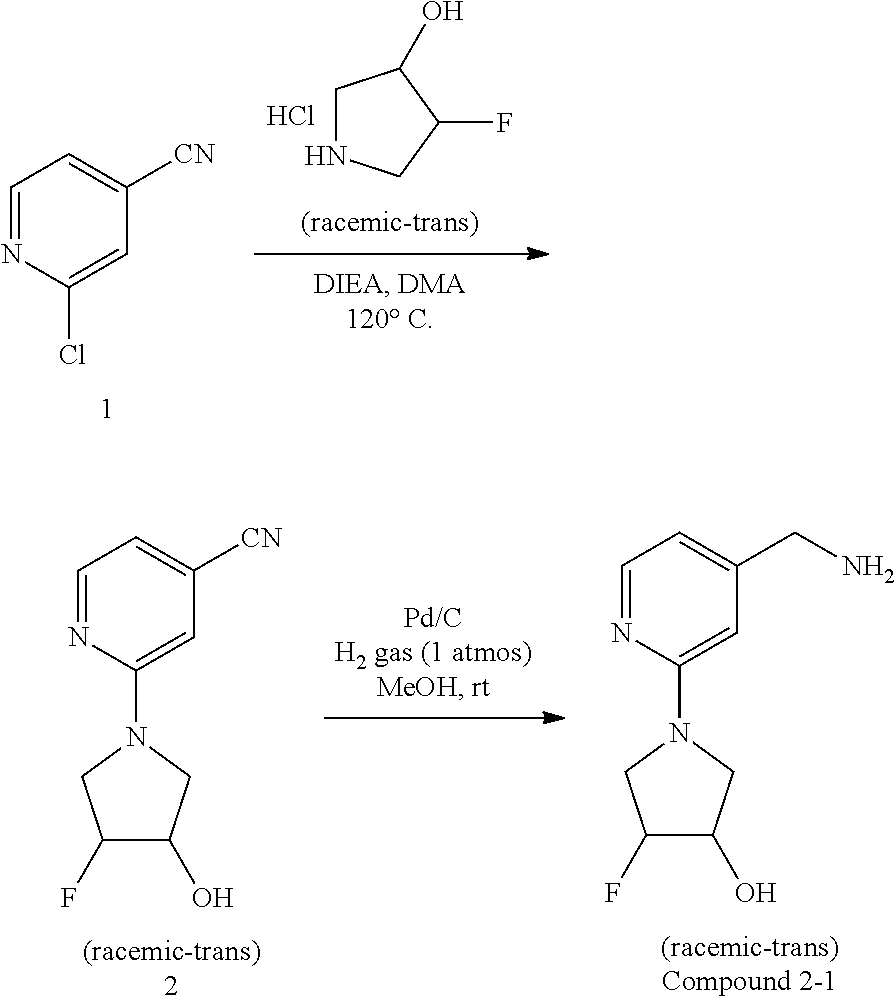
C1NCC(F)C1O.Cl.C1=NC(Cl)=CC([CN])=C1.C1=NC(N2CC(F)C(O)C2)=CC([CN])=C1.C1=NC(N2CC(F)C(O)C2)=CC(CN)=C1
